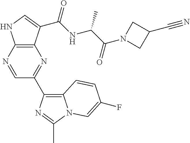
C12=C(N=CC(C3=C4N(C(C)=N3)C=C(F)C=C4)=N1)NC=C2C(NC(C(N1CC(C#N)C1)=O)C)=O
